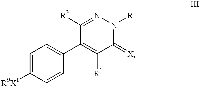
C1=C([R9X1])C=CC(C2=C([R1])C(=[X])N([R])N=C2[R3])=C1
